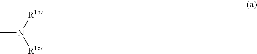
CN([R1b])[R1c]
